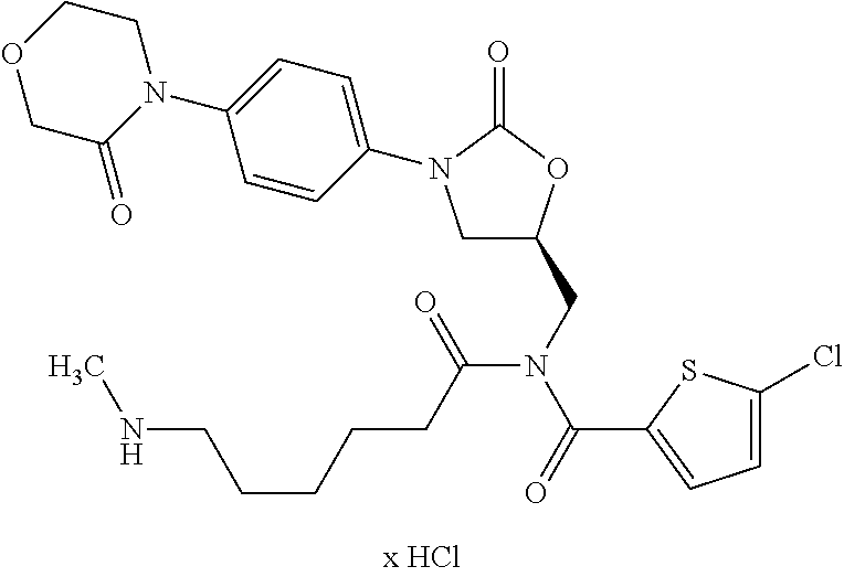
C1C(CN(C(C2=CC=C(Cl)S2)=O)C(CCCCCNC)=O)OC(=O)N1C1=CC=C(N2CCOCC2=O)C=C1
